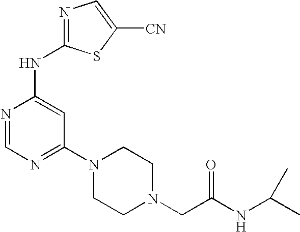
N1=CN=C(N2CCN(CC(NC(C)C)=O)CC2)C=C1NC1=NC=C([CN])S1
